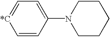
C1=CC(N2CCCCC2)=CC=[*C]1
